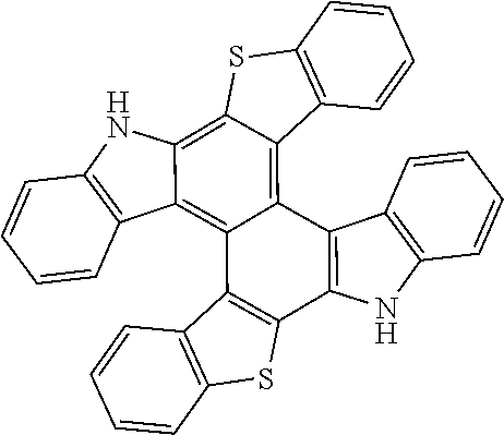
C1=CC2=C(SC3=C4C(=C5C(=C23)C2=C(NC3=C2C=CC=C3)C2=C5C3=C(S2)C=CC=C3)C2=C(N4)C=CC=C2)C=C1
